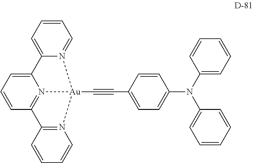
C1=CC=C2N(=C1)[Au]1(C#CC3=CC=C(N(C4=CC=CC=C4)C4=CC=CC=C4)C=C3)N3=C(C=CC=C23)C2=N1C=CC=C2
